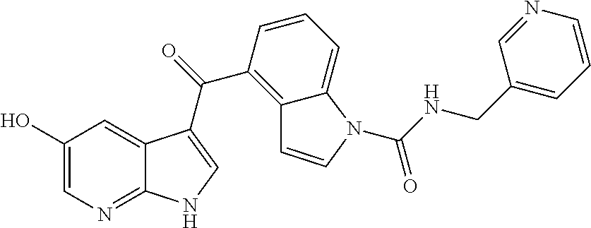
C12=NC=C(O)C=C1C(C(=O)C1=C3C(=CC=C1)N(C(=O)NCC1=CC=CN=C1)C=C3)=CN2
